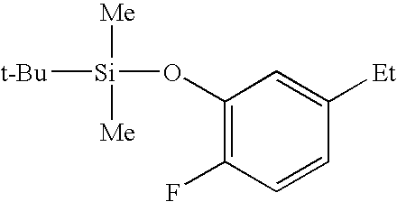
C1(O[Si]([Me])([Me])[t-Bu])=C(F)C=CC([Et])=C1
